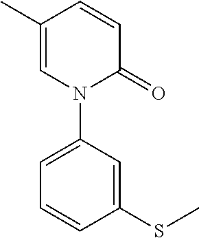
C1(C)=CN(C2=CC=CC(SC)=C2)C(=O)C=C1
